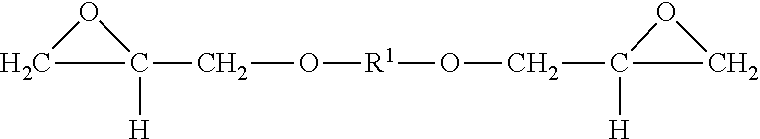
C1C(CO[R1]OCC2([H])CO2)([H])O1
